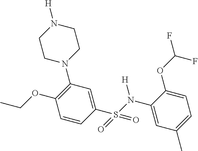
C1=CC(S(N(C2=CC(C)=CC=C2OC(F)F)[H])(=O)=O)=CC(N2CCN([H])CC2)=C1OCC
